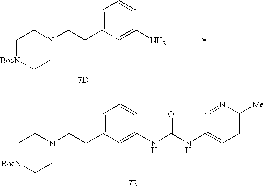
C(C1=CC=CC(N)=C1)CN1CC[BocN]CC1.[7D].C(C1=CC=CC(NC(=O)NC2=CC=C([Me])N=C2)=C1)CN1CC[BocN]CC1.[7E]
